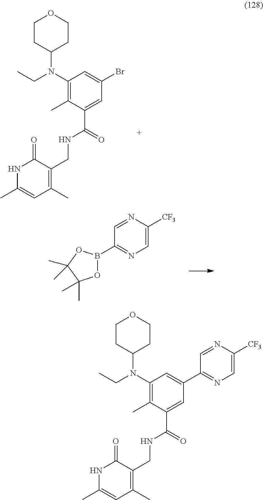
C1(N(CC)C2CCOCC2)=C(C)C(C(=O)NCC2=C(C)C=C(C)NC2=O)=CC(Br)=C1.O1B(C2=NC=C([CF3])N=C2)OC(C)(C)C1(C)C.C1(N(CC)C2CCOCC2)=C(C)C(C(=O)NCC2=C(C)C=C(C)NC2=O)=CC(C2=NC=C([CF3])N=C2)=C1
